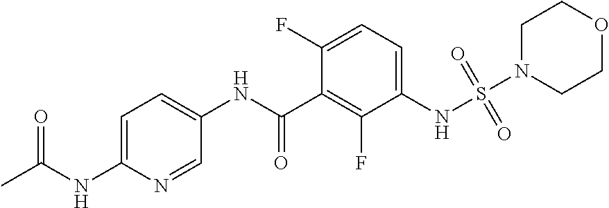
S(NC1=CC=C(F)C(C(NC2=CC=C(NC(C)=O)N=C2)=O)=C1F)(=O)(=O)N1CCOCC1
